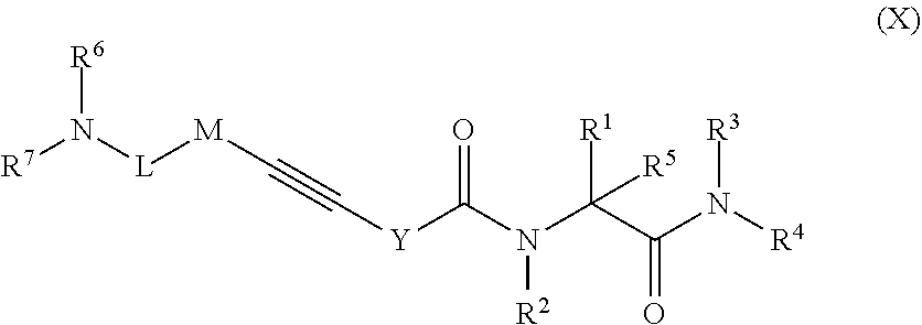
N(C([Y]C#C[M][L]N([R7])[R6])=O)([R2])C(C(N([R3])[R4])=O)([R1])[R5]
